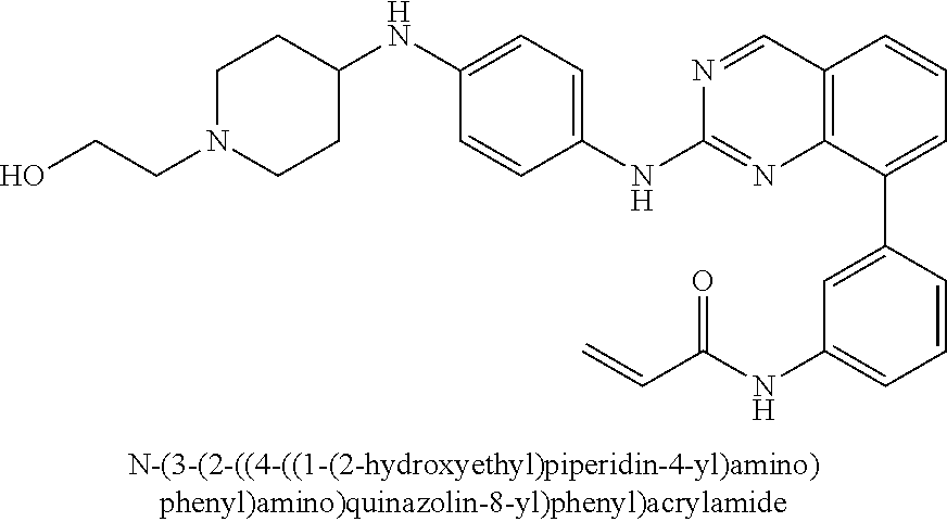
C1(NC2=CC=C(NC3=NC4=C(C=N3)C=CC=C4C3=CC(NC(C=C)=O)=CC=C3)C=C2)CCN(CCO)CC1
